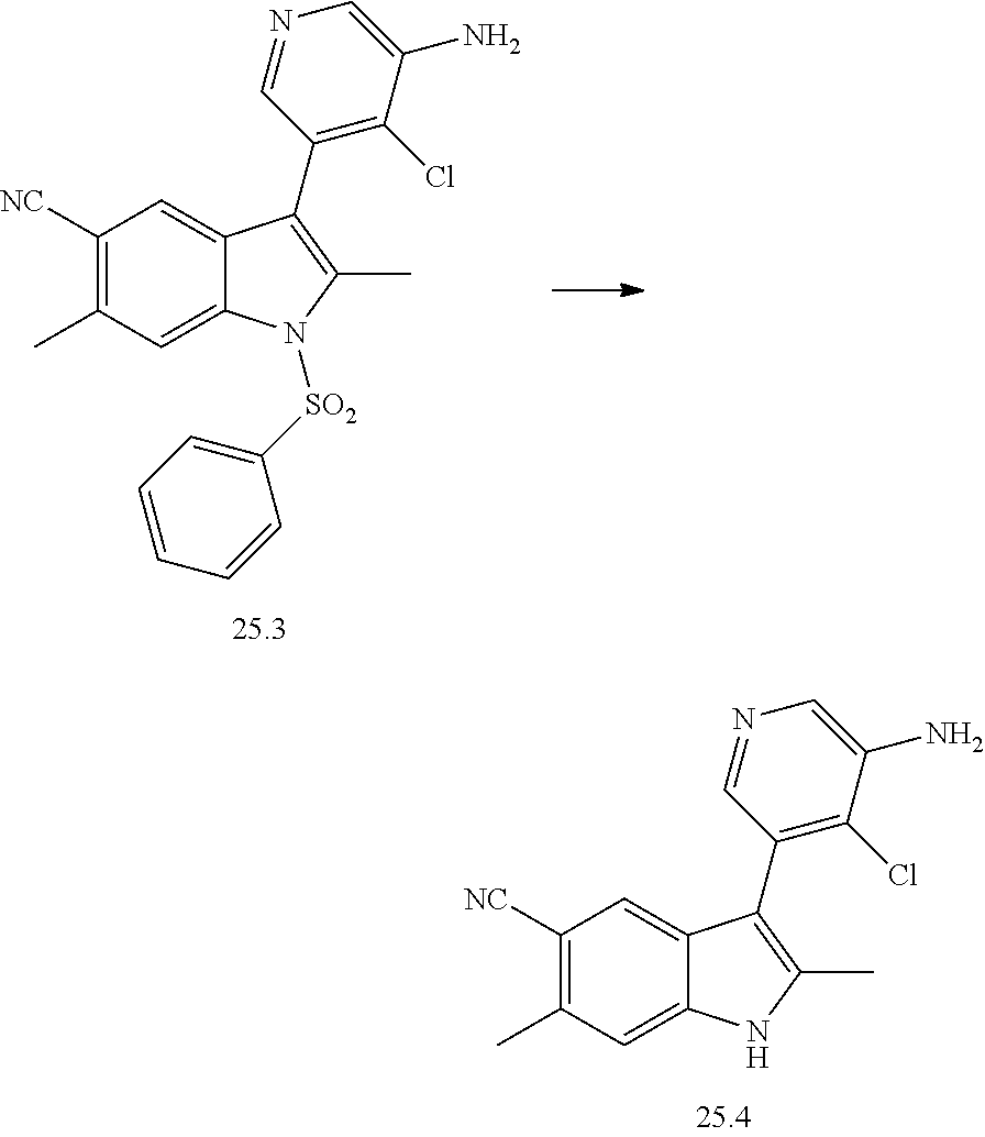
C1([NC])=C(C)C=C2C(=C1)C(C1=C(Cl)C(N)=CN=C1)=C(C)N2[SO2]C1=CC=CC=C1.C1([NC])=C(C)C=C2C(=C1)C(C1=C(Cl)C(N)=CN=C1)=C(C)N2
